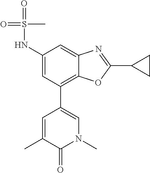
C1(NS(=O)(=O)C)=CC(C2=CN(C)C(=O)C(C)=C2)=C2C(=C1)N=C(C1CC1)O2
